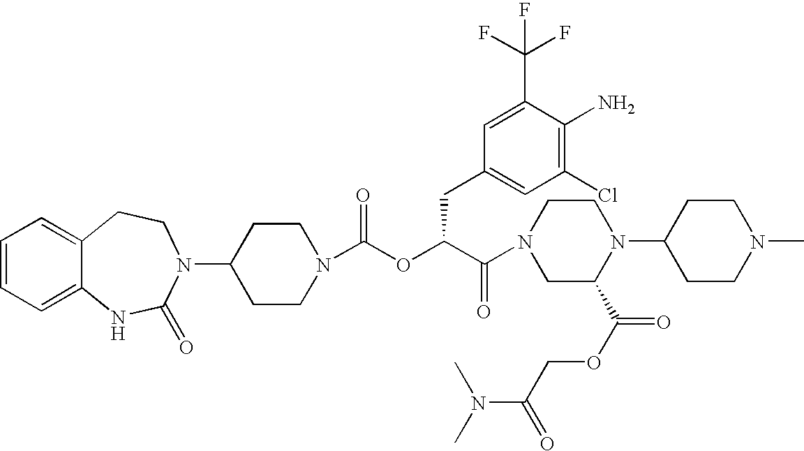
C1(N2C(=O)NC3=CC=CC=C3CC2)CCN(C(OC(C(N2CC(C(OCC(N(C)C)=O)=O)N(C3CCN(C)CC3)CC2)=O)CC2=CC(Cl)=C(N)C(C(F)(F)F)=C2)=O)CC1
